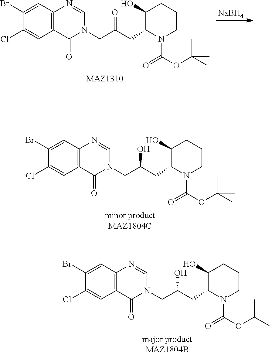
C1(Br)=CC2=C(C=C1Cl)C(=O)N(CC(CC1N(C(=O)OC(C)(C)C)CCCC1O)O)C=N2.C1(Br)=CC2=C(C=C1Cl)C(=O)N(CC(CC1N(C(=O)OC(C)(C)C)CCCC1O)=O)C=N2.[NaBH4].C1(Br)=CC2=C(C=C1Cl)C(=O)N(CC(CC1N(C(=O)OC(C)(C)C)CCCC1O)O)C=N2
